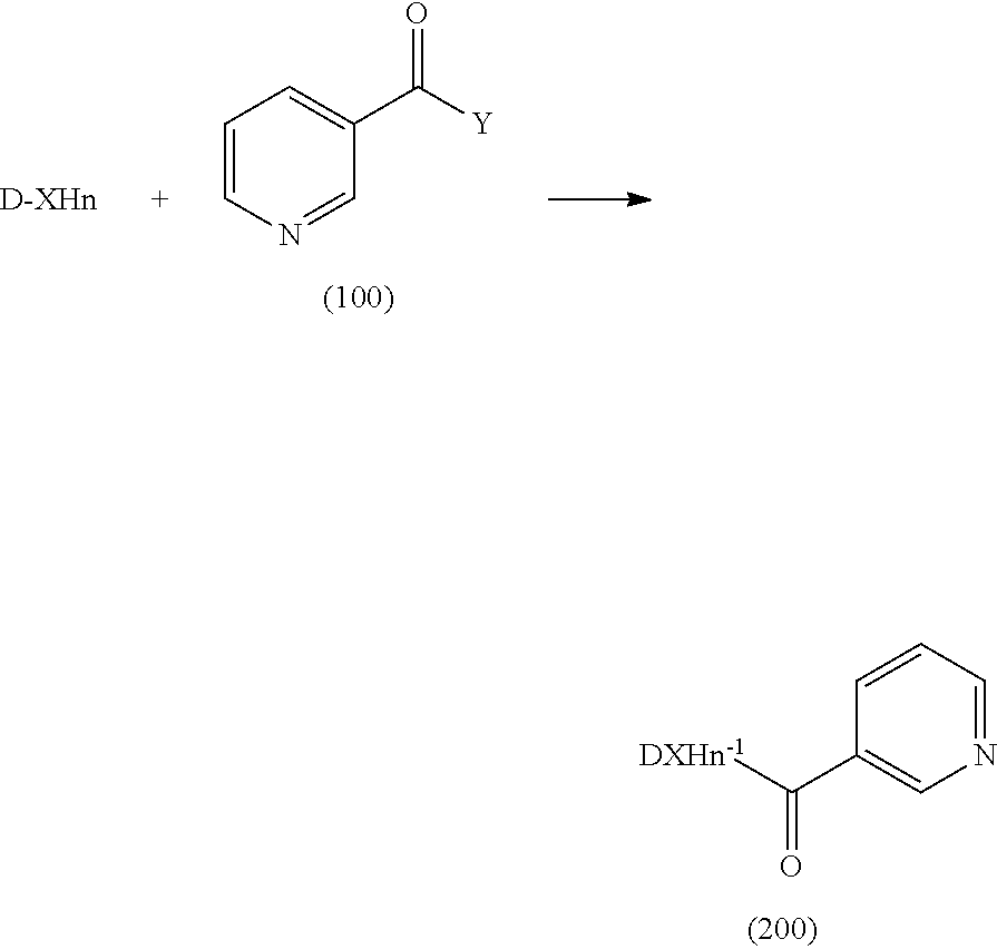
N1=CC=CC(C([DXHn-1])=O)=C1.C1=CN=CC(C([Y])=O)=C1
